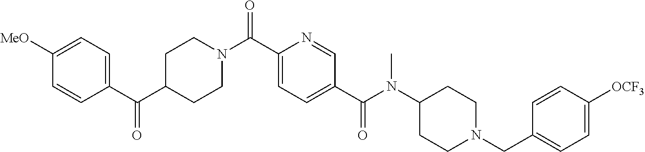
C1([MeO])=CC=C(C(C2CCN(C(C3=CC=C(C(N(C4CCN(CC5=CC=C([OCF3])C=C5)CC4)C)=O)C=N3)=O)CC2)=O)C=C1
